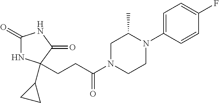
C1(=O)NC(C2CC2)(CCC(N2CCN(C3=CC=C(F)C=C3)C(C)C2)=O)C(=O)N1
